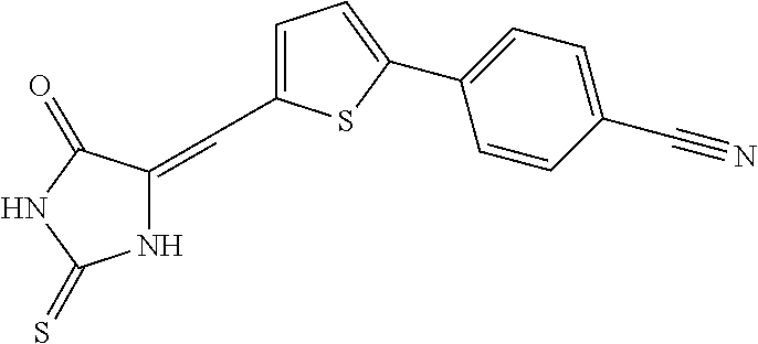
C1=C(C=C2NC(=S)NC2=O)SC(C2=CC=C(C#N)C=C2)=C1
